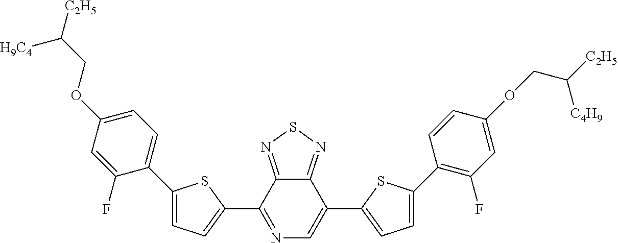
C1=C(C2=C(F)C=C(OCC([C2H5])[C4H9])C=C2)SC(C2=CN=C(C3=CC=C(C4=CC=C(OCC([C2H5])[H9C4])C=C4F)S3)C3=NSN=C32)=C1
